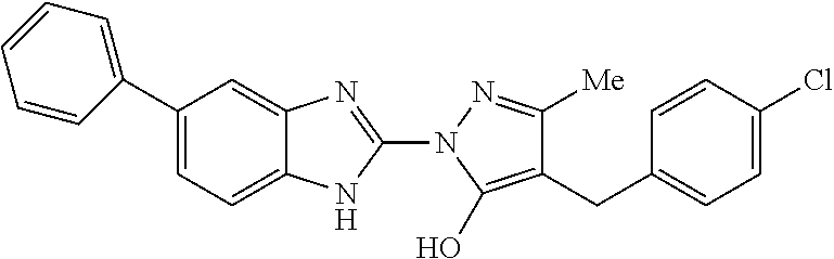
C1(C2=CC=CC=C2)=CC=C2C(=C1)N=C(N1C(O)=C(CC3=CC=C(Cl)C=C3)C([Me])=N1)N2
